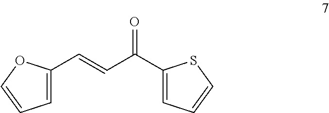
C1=C(C=CC(=O)C2=CC=CS2)OC=C1
